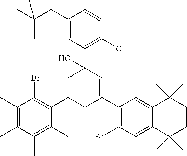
C1(C)=C(C)C(Br)=C(C2CC(C3=C(Br)C=C4C(=C3)C(C)(C)CCC4(C)C)=CC(C3=C(Cl)C=CC(CC(C)(C)C)=C3)(O)C2)C(C)=C1C
